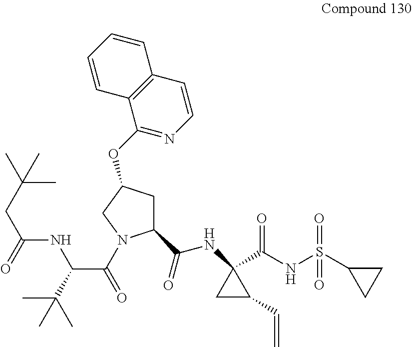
C(NC1(C(NS(=O)(=O)C2CC2)=O)CC1C=C)(=O)C1CC(OC2=NC=CC3=C2C=CC=C3)CN1C(C(NC(=O)CC(C)(C)C)C(C)(C)C)=O
